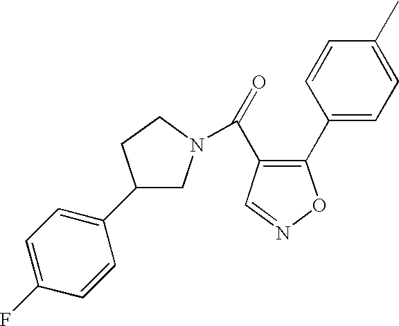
C1(C2=CC=C(F)C=C2)CN(C(=O)C2=C(C3=CC=C(C)C=C3)ON=C2)CC1
